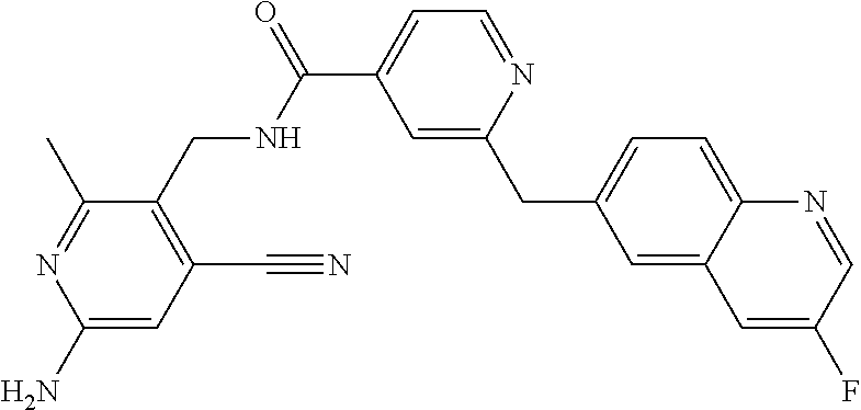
C1=C(CC2=CC(C(=O)NCC3=C(C#N)C=C(N)N=C3C)=CC=N2)C=C2C(=C1)N=CC(F)=C2
